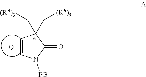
C1=CN([PG])C(=O)C1(C[(RA)3])C[(RB)3].[Q]
